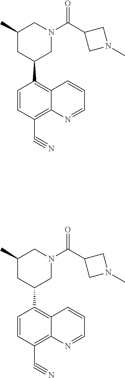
C1=CC(C#N)=C2C(=C1C1CN(C(C3CN(C)C3)=O)CC(C)C1)C=CC=N2.C1=CC(C#N)=C2C(=C1C1CN(C(C3CN(C)C3)=O)CC(C)C1)C=CC=N2
